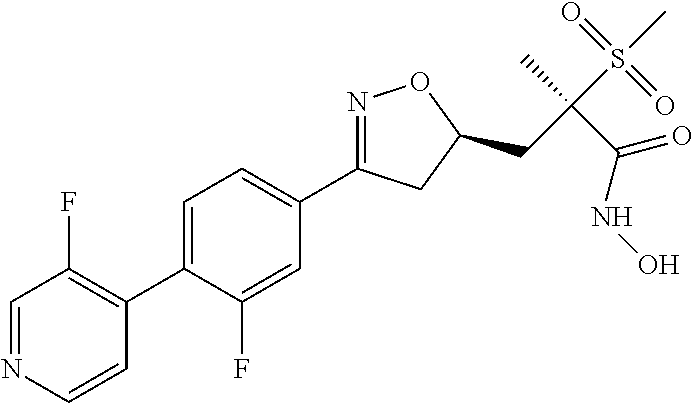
C1=C(C2=C(F)C=NC=C2)C(F)=CC(C2=NOC(CC(S(C)(=O)=O)(C)C(NO)=O)C2)=C1
